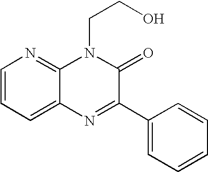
C1=CC=C2C(=N1)N(CCO)C(=O)C(C1=CC=CC=C1)=N2
